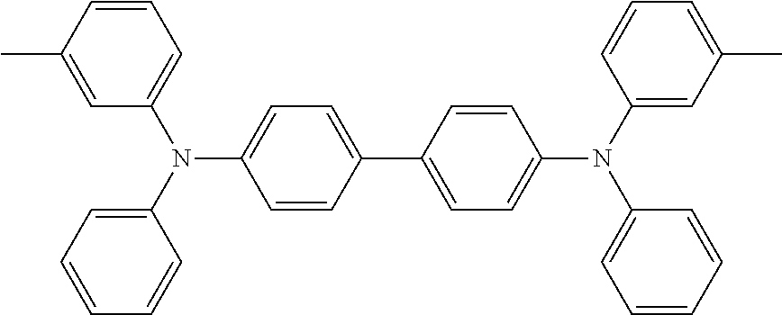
C1(C2=CC=C(N(C3=CC=CC=C3)C3=CC=CC(C)=C3)C=C2)=CC=C(N(C2=CC(C)=CC=C2)C2=CC=CC=C2)C=C1
